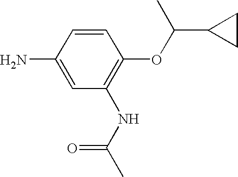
C1=CC(OC(C2CC2)C)=C(NC(C)=O)C=C1N
